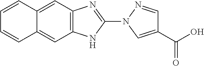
C12=C(N=C(N3C=C(C(O)=O)C=N3)N1)C=C1C(=C2)C=CC=C1
